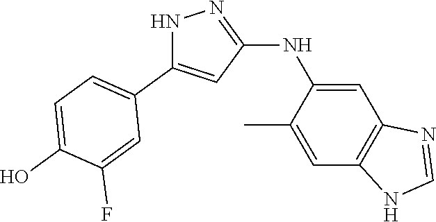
N1C(C2=CC=C(O)C(F)=C2)=CC(NC2=CC3=C(C=C2C)NC=N3)=N1
